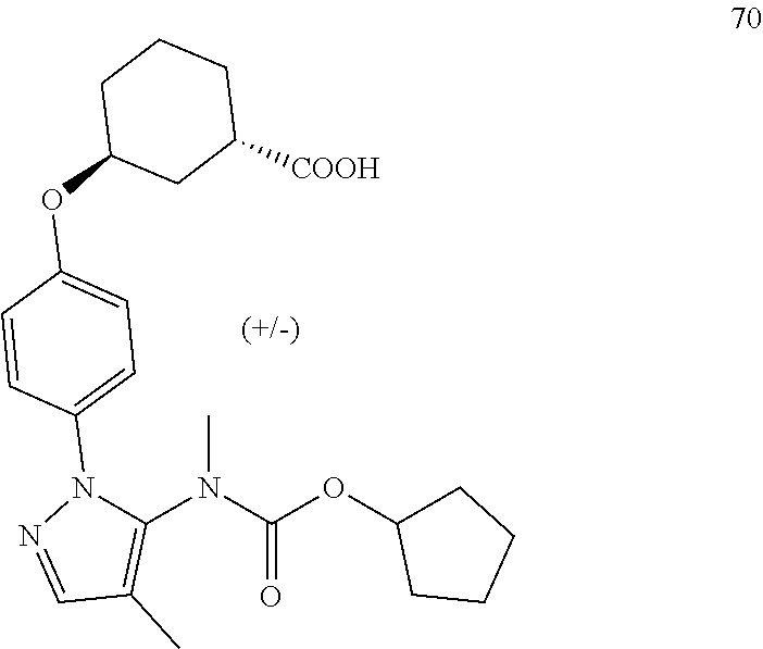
N1(C2=CC=C(OC3CC([COOH])CCC3)C=C2)C(N(C(OC2CCCC2)=O)C)=C(C)C=N1
